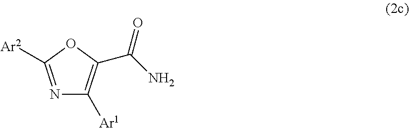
N1=C([Ar2])OC(C(N)=O)=C1[Ar1]
